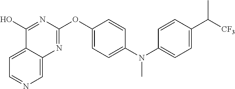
C1=C2C(=CN=C1)N=C(OC1=CC=C(N(C3=CC=C(C([CF3])C)C=C3)C)C=C1)N=C2O
